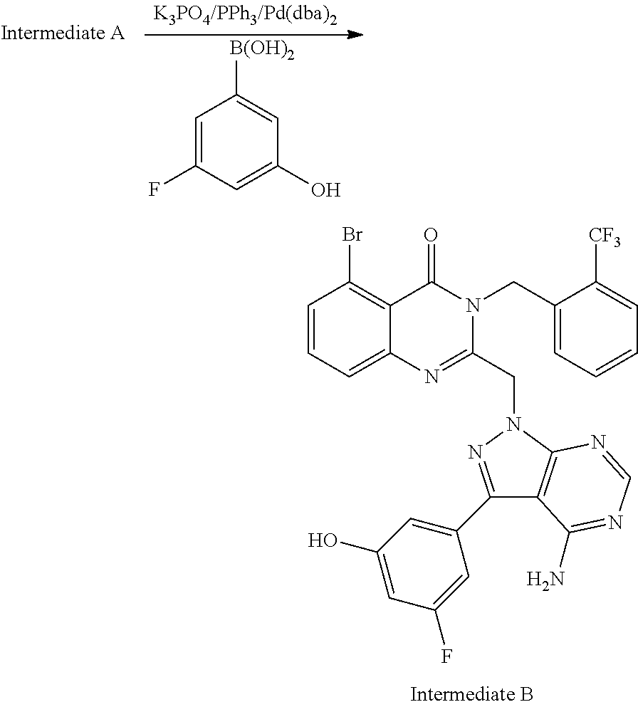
C1=CC=C2C(=C1Br)C(=O)N(CC1=CC=CC=C1[CF3])C(CN1N=C(C3=CC(O)=CC(F)=C3)C3=C1N=CN=C3N)=N2.C1=C(F)C=C(O)C=C1[B(OH)2]
